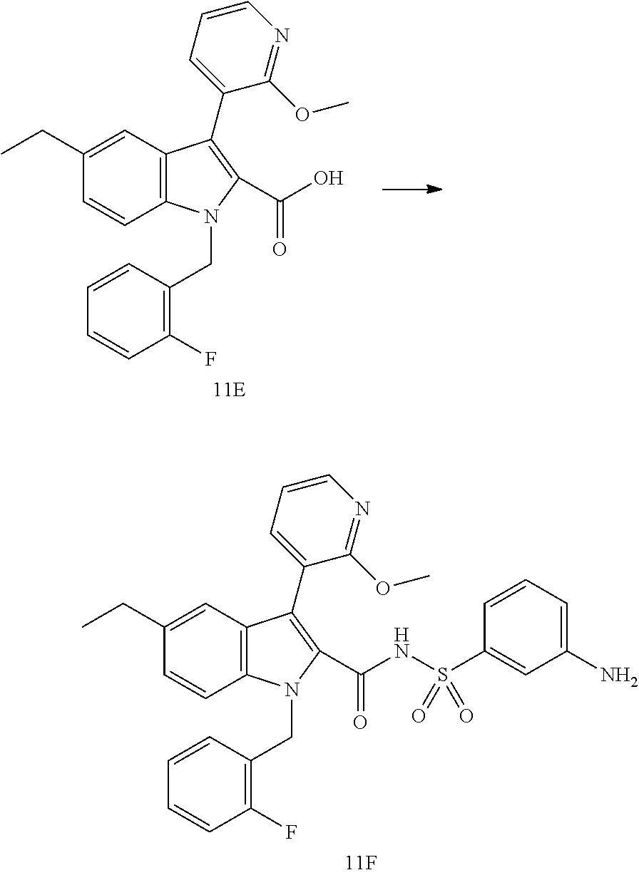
C12=C(N(CC3=C(F)C=CC=C3)C(C(NS(C3=CC(N)=CC=C3)(=O)=O)=O)=C1C1=CC=CN=C1OC)C=CC(CC)=C2.C12=C(N(CC3=C(F)C=CC=C3)C(C(O)=O)=C1C1=CC=CN=C1OC)C=CC(CC)=C2
